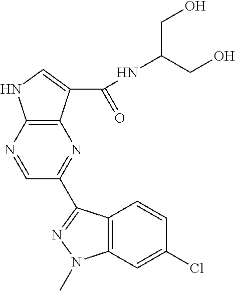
C12=C(C(C(NC(CO)CO)=O)=CN1)N=C(C1=NN(C)C3=C1C=CC(Cl)=C3)C=N2
